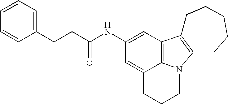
C1(NC(CCC2=CC=CC=C2)=O)=CC2=C3C(=C1)CCCN3C1=C2CCCCC1
